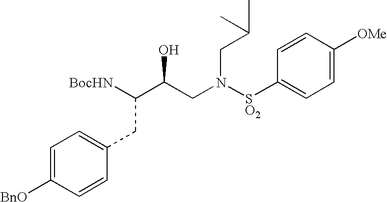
C1=CC(CC([BocHN])C(CN([SO2]C2=CC=C([OMe])C=C2)CC(C)C)O)=CC=C1[BnO]
